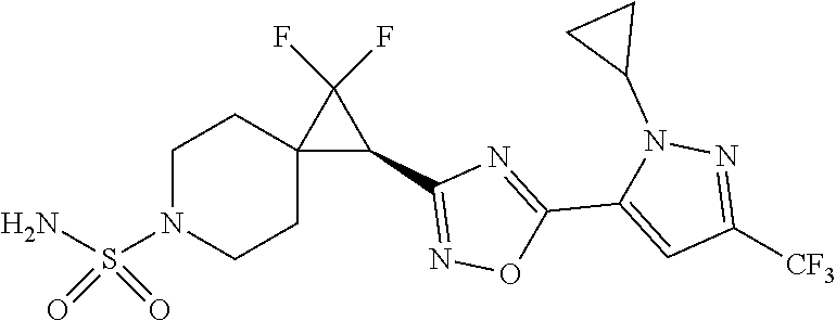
C1=C(C2=NC(C3C(F)(F)C34CCN(S(=O)(=O)N)CC4)=NO2)N(C2CC2)N=C1[CF3]
